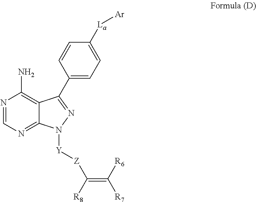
C1(C2=NN([Y][Z]C(=C([R7])[R6])[R8])C3=NC=NC(N)=C32)=CC=C([La][Ar])C=C1
